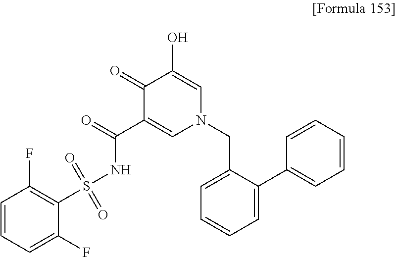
C1(=O)C(C(=O)NS(=O)(=O)C2=C(F)C=CC=C2F)=CN(CC2=CC=CC=C2C2=CC=CC=C2)C=C1O
